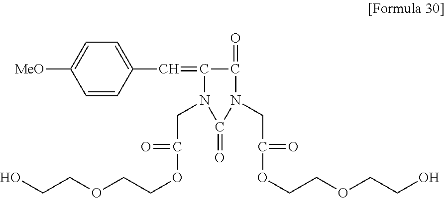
C1=CC(C=C2C(=O)N(CC(OCCOCCO)=O)C(=O)N2CC(OCCOCCO)=O)=CC=C1[MeO]
